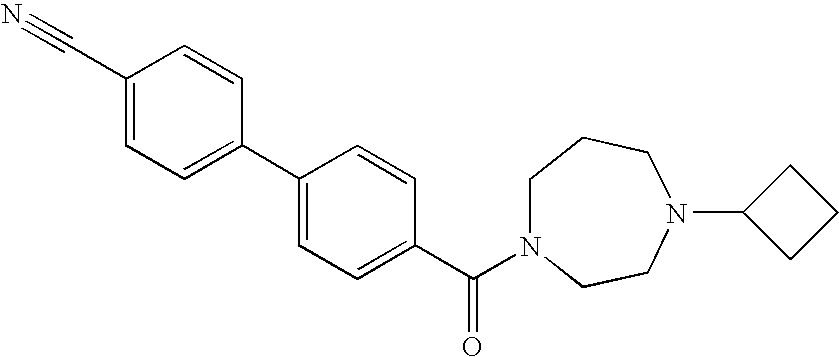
C1(C#N)=CC=C(C2=CC=C(C(N3CCCN(C4CCC4)CC3)=O)C=C2)C=C1
